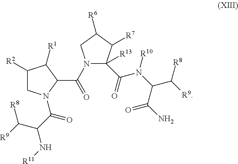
C1([R2])CN(C(C(N[R11])C([R9])[R8])=O)C(C(N2C(C(N(C(C(N)=O)C([R9])[R8])[R10])=O)([R13])C([R7])C([R6])C2)=O)C1[R1]
